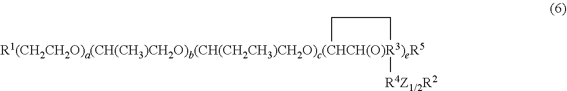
[R1(CH2CH2O)a(CH(CH3)CH2O)b(CH(CH2CH3)CH2O)c(CHCH(O)R3)eR5]1([R4Z1/2R2])CC1
